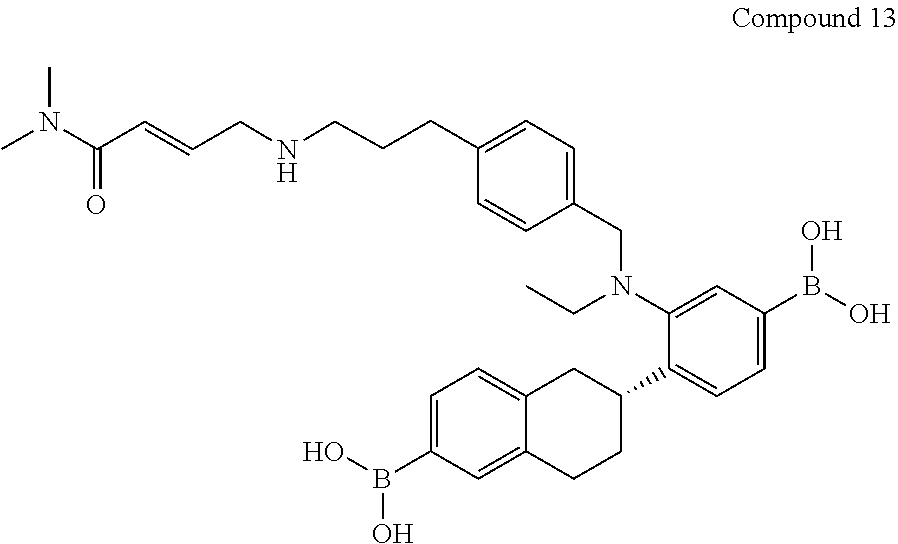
CN(C(=O)C=CCNCCCC1=CC=C(CN(CC)C2=CC(B(O)O)=CC=C2C2CC3=CC=C(B(O)O)C=C3CC2)C=C1)C
